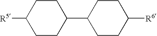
C1([R5])CCC(C2CCC([R6])CC2)CC1
